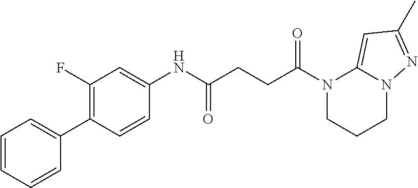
N1(C(=O)CCC(=O)NC2=CC(F)=C(C3=CC=CC=C3)C=C2)CCCN2C1=CC(C)=N2
